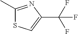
C1(C)=NC(C(F)(F)F)=CS1
